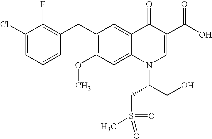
C1(Cl)=CC=CC(CC2=C(OC)C=C3C(=C2)C(=O)C(C(O)=O)=CN3C(CO)CS(C)(=O)=O)=C1F
